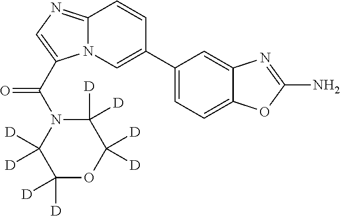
N12C(=NC=C1C(=O)N1C([D])([D])C([D])([D])OC([D])([D])C1([D])[D])C=CC(C1=CC=C3C(=C1)N=C(N)O3)=C2
